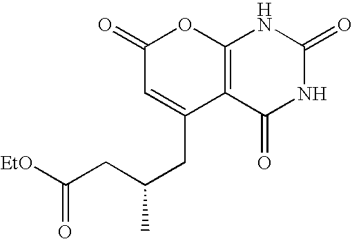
C1(=O)C=C(CC(C)CC([EtO])=O)C2=C(O1)NC(=O)NC2=O
